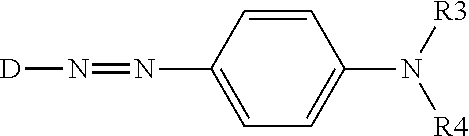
C1=C(N=N[D])C=CC(N([R3])[R4])=C1
